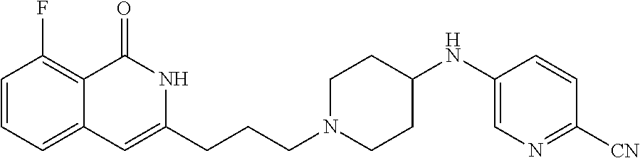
C1=CC=C2C(=C1F)C(=O)NC(CCCN1CCC(NC3=CN=C([CN])C=C3)CC1)=C2
